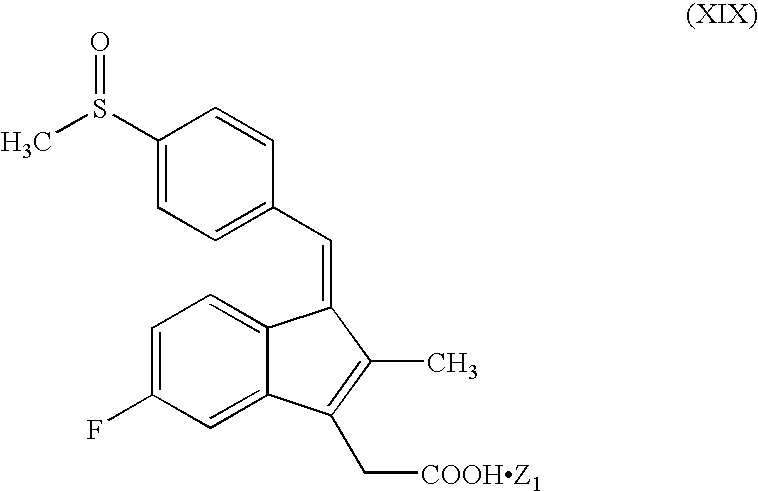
C1(S(=O)C)=CC=C(C=C2C3=CC=C(F)C=C3C(C[COOHZ1])=C2C)C=C1
